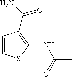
C1=CSC(NC(C)=O)=C1C(N)=O
